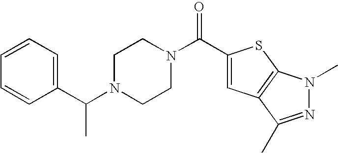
C(N1CCN(C(C2=CC3=C(S2)N(C)N=C3C)=O)CC1)(C1=CC=CC=C1)C
